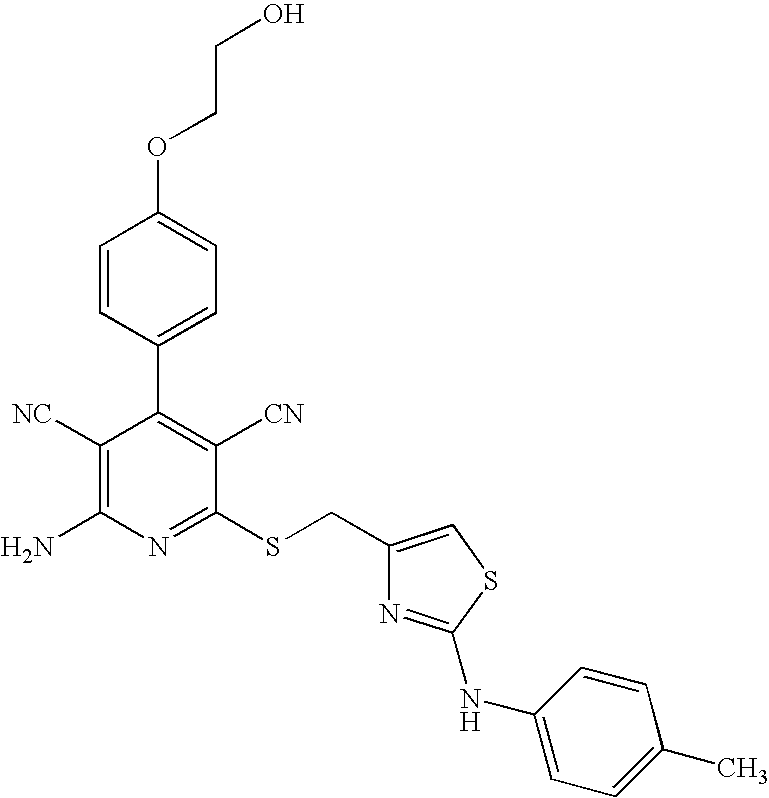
O(C1=CC=C(C2=C([CN])C(SCC3=CSC(NC4=CC=C(C)C=C4)=N3)=NC(N)=C2[NC])C=C1)CCO
